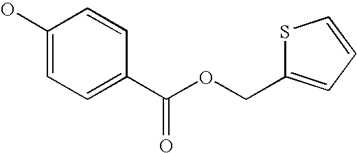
C1(O)=CC=C(C(OCC2=CC=CS2)=O)C=C1
